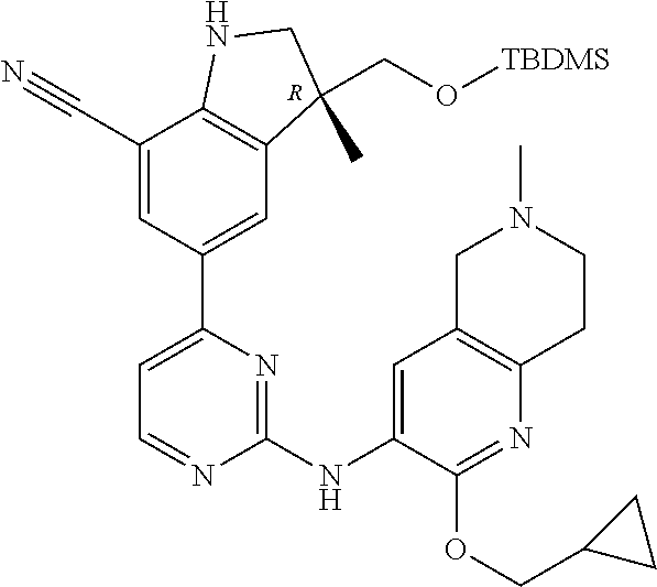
C1=C(C2=CC=NC(NC3=CC4=C(N=C3OCC3CC3)CCN(C)C4)=N2)C=C(C#N)C2=C1C(CO[TBDMS])(C)CN2.[R]
